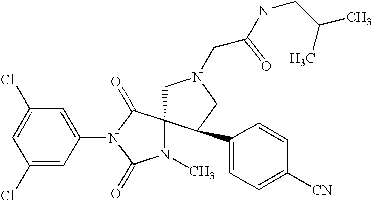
C1=C(Cl)C=C(N2C(=O)C3(N(C)C2=O)CN(CC(=O)NCC(C)C)CC3C2=CC=C([CN])C=C2)C=C1Cl
